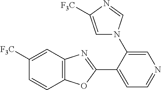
C1=C(N2C=C([F3C])N=C2)C(C2=NC3=C(O2)C=CC([F3C])=C3)=CC=N1
